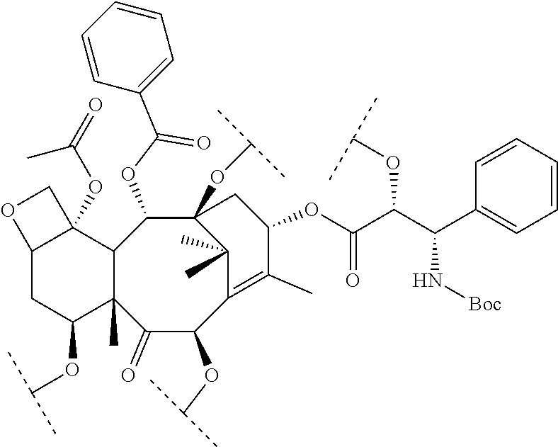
C12CC(OC(C)C)C3(C)C(C1(OC(=O)C)CO2)C(OC(C1=CC=CC=C1)=O)C1(OC(C)C)C(C)(C)C(=C(C)C(OC(C(C(C2=CC=CC=C2)N[Boc])OC(C)C)=O)C1)C(OC(C)C)C3=O
